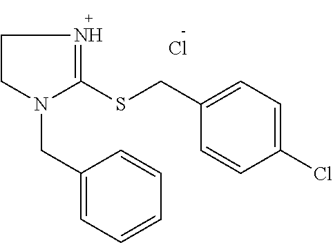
C1CN(CC2=CC=CC=C2)C(SCC2=CC=C(Cl)C=C2)=N1.Cl
